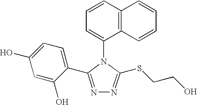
C1=CC2=C(C(N3C(SCCO)=NN=C3C3=CC=C(O)C=C3O)=C1)C=CC=C2
